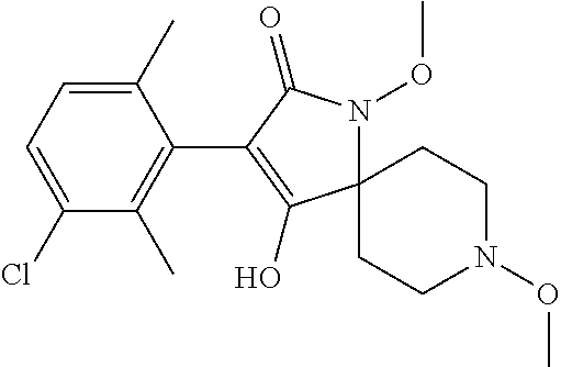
C1(C)=CC=C(Cl)C(C)=C1C1=C(O)C2(N(OC)C1=O)CCN(OC)CC2
